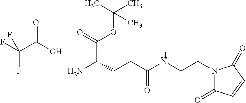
C(CCC(=O)NCCN1C(=O)C=CC1=O)(C(OC(C)(C)C)=O)N.O=C(O)C(F)(F)F
